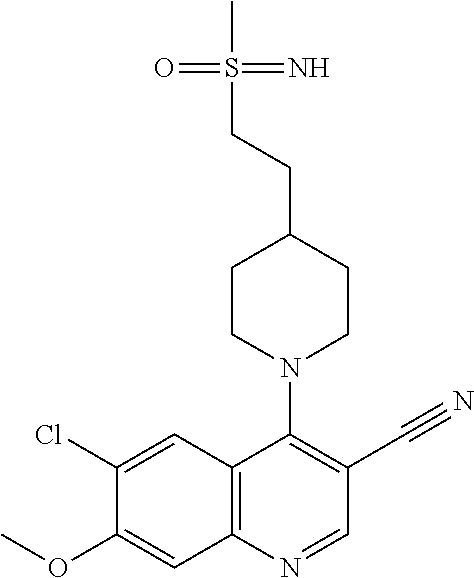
C1(Cl)=CC2=C(C=C1OC)N=CC(C#N)=C2N1CCC(CCS(C)(=N)=O)CC1
